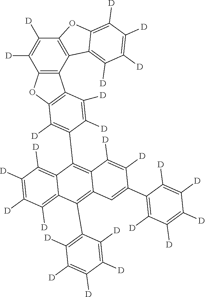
C12=C(C3=C(C([D])=C1[D])OC1=C([D])C([D])=C([D])C([D])=C31)C1=C(O2)C([D])=C(C2=C3C(=C(C4=C([D])C([D])=C([D])C([D])=C4[D])C4=C([D])C([D])=C([D])C([D])=C24)C=C(C2=C([D])C([D])=C([D])C([D])=C2[D])C([D])=C3[D])C([D])=C1[D]
